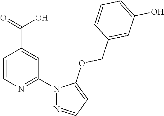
C1=CN=C(N2N=CC=C2OCC2=CC(O)=CC=C2)C=C1C(=O)O
